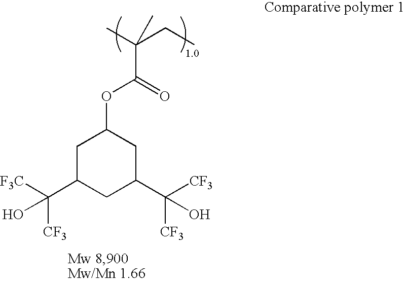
C1C(C([CF3])([F3C])O)CC(C([CF3])([CF3])O)CC1OC(=O)C(C)(CC)C
